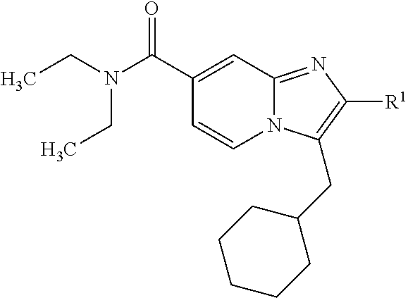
C12=NC([R1])=C(CC3CCCCC3)N1C=CC(C(N(CC)CC)=O)=C2
